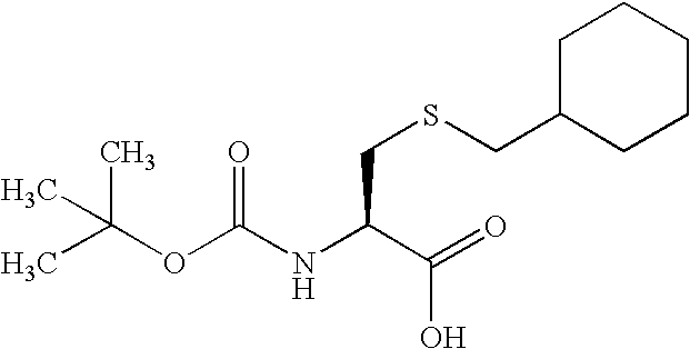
CC(OC(NC(C(=O)O)CSCC1CCCCC1)=O)(C)C
